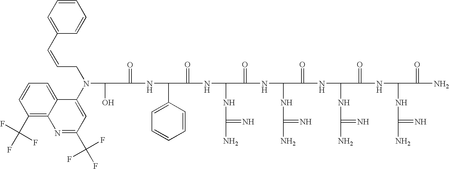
C(=O)(NC(C1=CC=CC=C1)C(=O)NC(NC(N)=N)C(=O)NC(NC(N)=N)C(=O)NC(NC(N)=N)C(=O)NC(NC(N)=N)C(=O)N)C(O)N(C1=CC(C(F)(F)F)=NC2=C(C(F)(F)F)C=CC=C12)CC=CC1=CC=CC=C1
